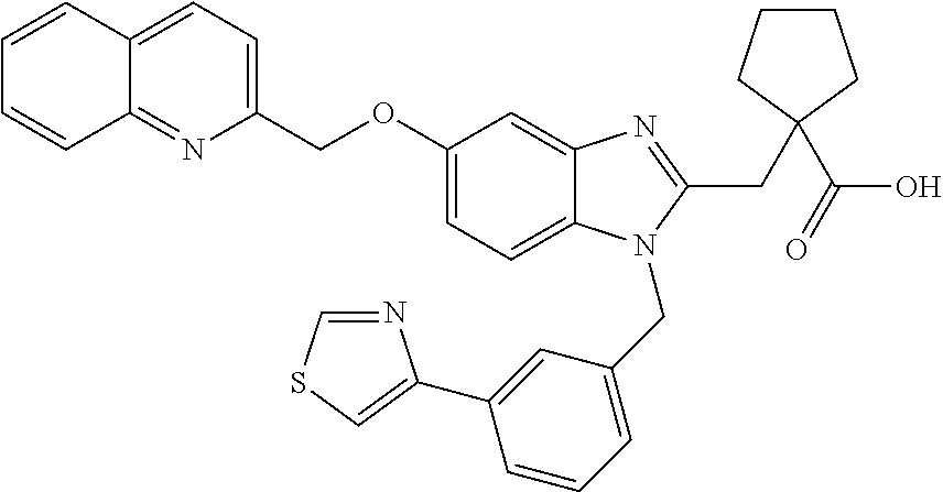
C12=CC=C(COC3=CC=C4C(=C3)N=C(CC3(C(O)=O)CCCC3)N4CC3=CC=CC(C4=CSC=N4)=C3)N=C1C=CC=C2
